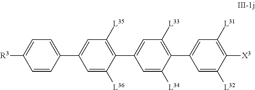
C1(C2=C([L33])C=C(C3=C([L35])C=C(C4=CC=C([R3])C=C4)C=C3[L36])C=C2[L34])=CC([L31])=C([X3])C([L32])=C1
